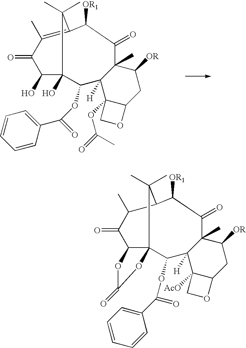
C12(OC(C)=O)C(CC([OR])C3(C)C1([H])C(OC(C1=CC=CC=C1)=O)C1(O)C(O)C(=O)C(C)=C(C([OR1])C3=O)C1(C)C)OC2.C12([AcO])C(CC([OR])C3(C)C1([H])C(OC(C1=CC=CC=C1)=O)C14C(C(=O)C(C)C(C([OR1])C3=O)C1(C)C)OC(=O)O4)OC2
